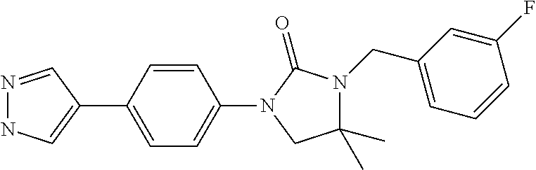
N1=CC(C2=CC=C(N3C(=O)N(CC4=CC=CC(F)=C4)C(C)(C)C3)C=C2)=CN1
